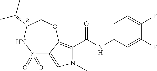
C1(F)=CC(NC(=O)C2=C3C(=CN2C)S(=O)(=O)NC(C(C)C)CO3)=CC=C1F.[R]
